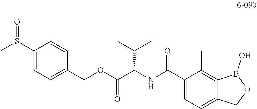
C1(S(C)=O)=CC=C(COC(C(NC(C2=CC=C3C(=C2C)B(O)OC3)=O)C(C)C)=O)C=C1
